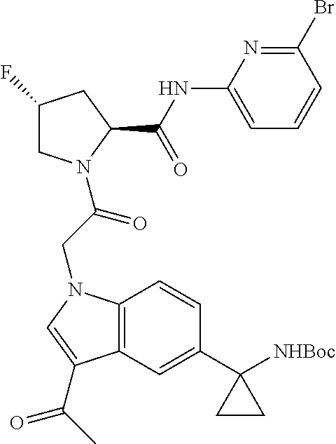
C1C(F)CC(C(NC2=CC=CC(Br)=N2)=O)N1C(CN1C2=C(C(C(C)=O)=C1)C=C(C1([NHBoc])CC1)C=C2)=O
